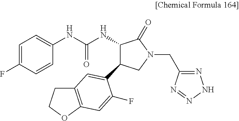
C1=C(F)C=CC(NC(NC2C(=O)N(CC3=NNN=N3)CC2C2=CC3=C(OCC3)C=C2F)=O)=C1
